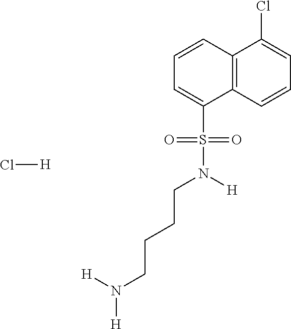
C12=C(C=CC=C1Cl)C(S(N([H])CCCCN([H])[H])(=O)=O)=CC=C2.Cl[H]
